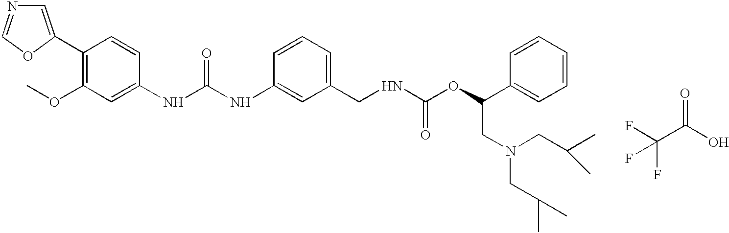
C1=C(C2=C(OC)C=C(NC(NC3=CC(CNC(OC(C4=CC=CC=C4)CN(CC(C)C)CC(C)C)=O)=CC=C3)=O)C=C2)OC=N1.C(C(O)=O)(F)(F)F
